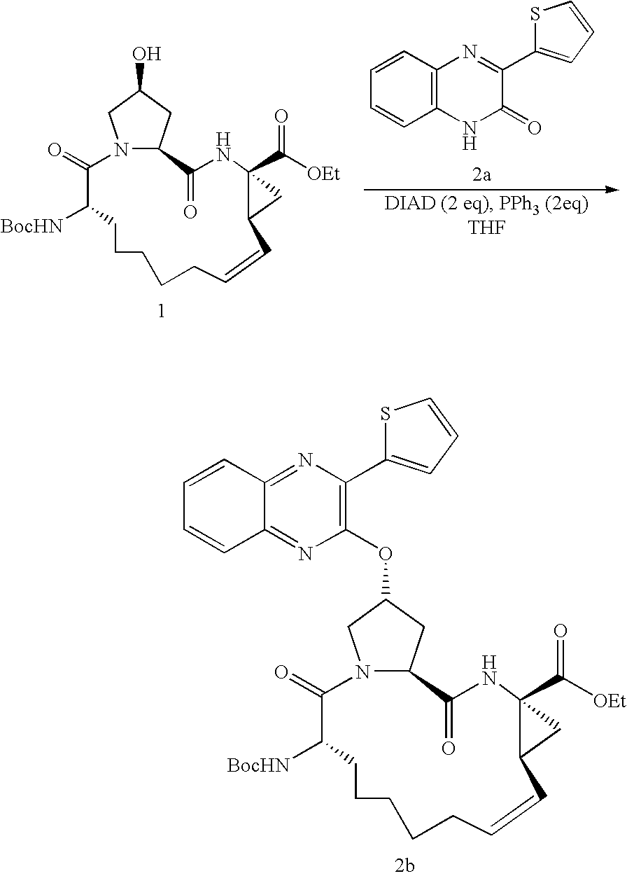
N12C(CC(O)C1)C(=O)NC1(C([OEt])=O)C(C=CCCCCCC([BocHN])C2=O)C1.C1=CC2=C(C=C1)NC(=O)C(C1=CC=CS1)=N2.N12C(CC(OC3=C(C4=CC=CS4)N=C4C(=N3)C=CC=C4)C1)C(=O)NC1(C([OEt])=O)C(C=CCCCCCC([BocHN])C2=O)C1
